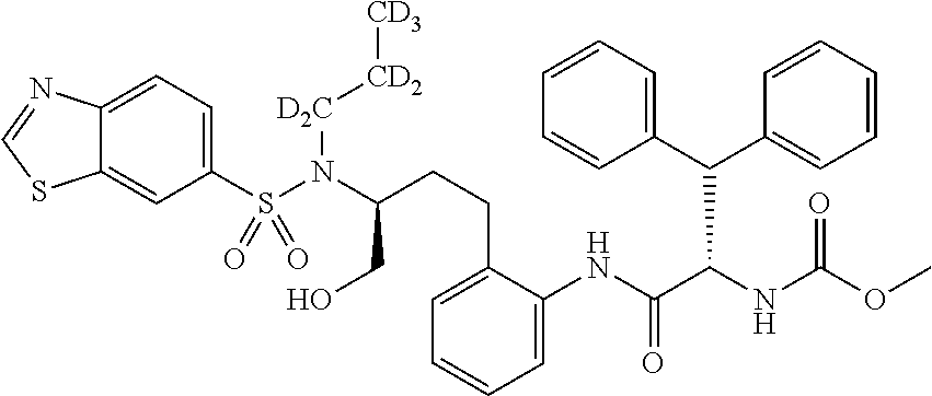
C1(S(N(C(CO)CCC2=CC=CC=C2NC(C(NC(OC)=O)C(C2=CC=CC=C2)C2=CC=CC=C2)=O)[D2C][CD2][CD3])(=O)=O)=CC=C2C(=C1)SC=N2
